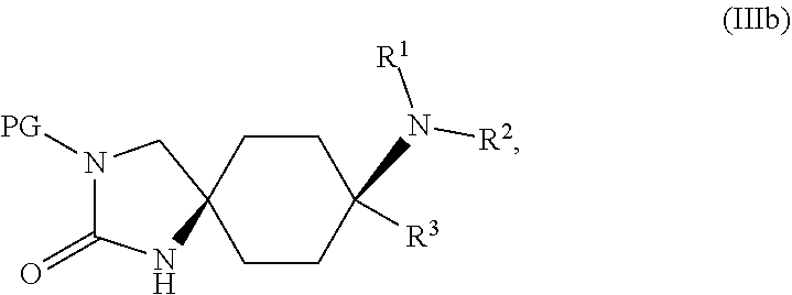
C1CC2(CN([PG])C(=O)N2)CCC1([R3])N([R2])[R1]
